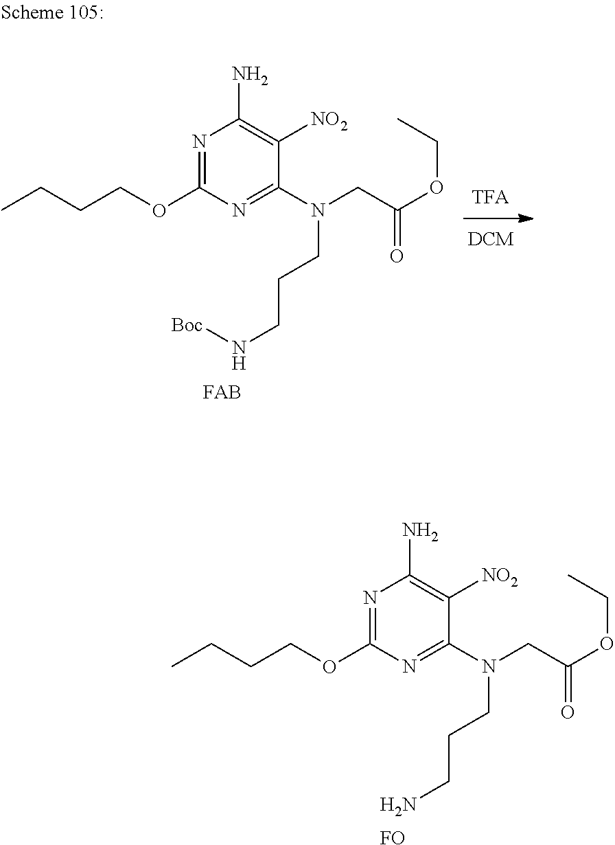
[DCM].[Boc]NCCCN(CC(OCC)=O)C1=NC(OCCCC)=NC(N)=C1[NO2].[FAB].[FO].NCCCN(CC(OCC)=O)C1=NC(OCCCC)=NC(N)=C1[NO2]
